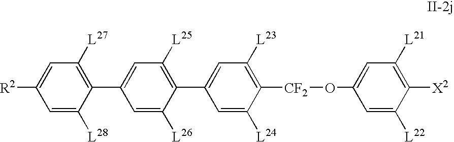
C1(C2=C([L27])C=C([R2])C=C2[L28])=CC([L25])=C(C2=CC([L23])=C([CF2]OC3=CC([L21])=C([X2])C([L22])=C3)C([L24])=C2)C([L26])=C1
